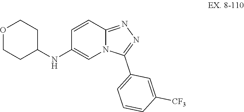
C1(NC2=CN3C(=NN=C3C3=CC=CC([CF3])=C3)C=C2)CCOCC1
